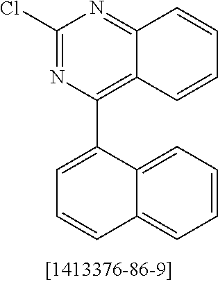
C1(Cl)=NC(C2=CC=CC3=CC=CC=C23)=C2C(=N1)C=CC=C2
